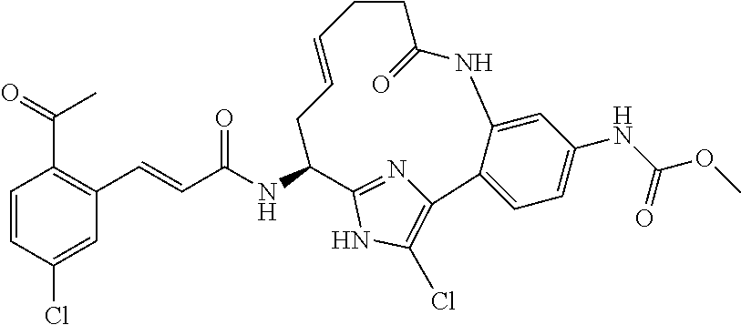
C1=CC(Cl)=CC(C=CC(NC2CC=CCCC(=O)NC3=CC(NC(OC)=O)=CC=C3C3=C(Cl)NC2=N3)=O)=C1C(=O)C
